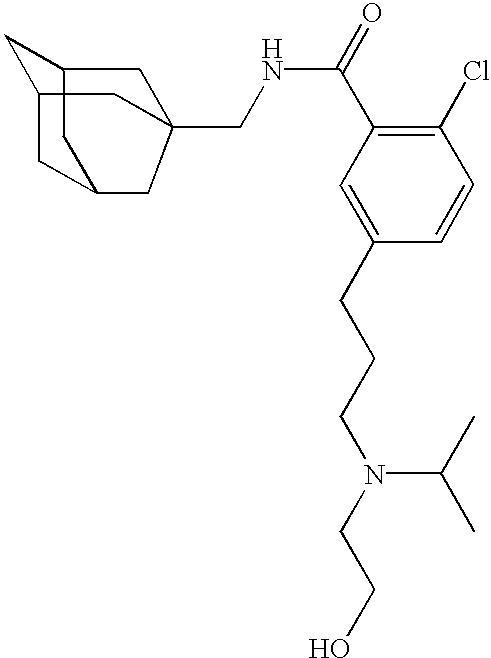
C1=C(CCCN(CCO)C(C)C)C=CC(Cl)=C1C(NCC12CC3CC4CC(CC34C1)C2)=O
